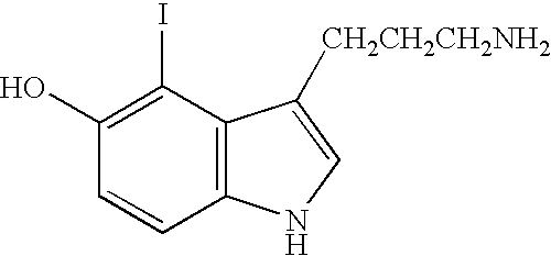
C1(O)=C(I)C2=C(C=C1)NC=C2[CH2CH2CH2NH2]
